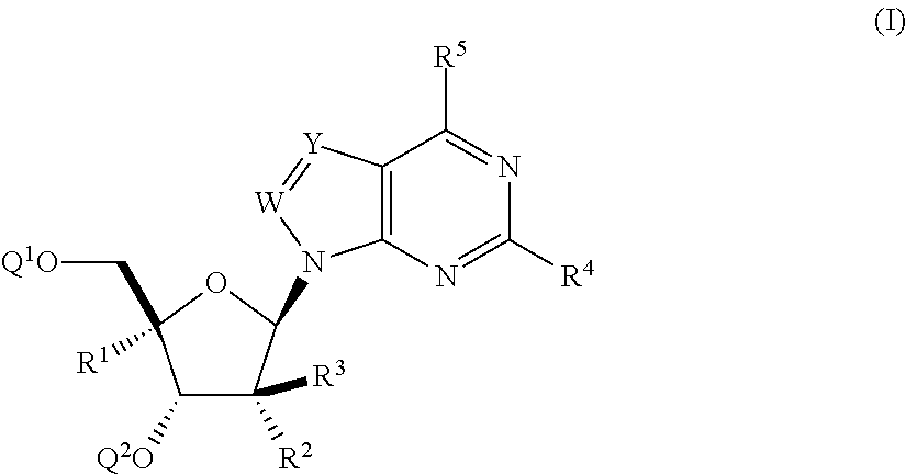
C12=C(N=C([R4])N=C1[R5])N(C1C([R3])([R2])C([Q2O])C(C[Q1O])([R1])O1)[W]=[Y]2
